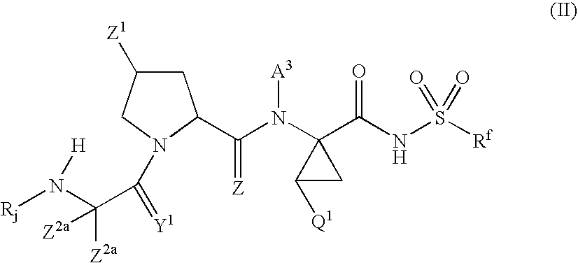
C1C([Z1])CN(C(C([Z2a])(N([Rj])[H])[Z2a])=[Y1])C1C(N(C1(C(NS([Rf])(=O)=O)=O)C([Q1])C1)[A3])=[Z]
